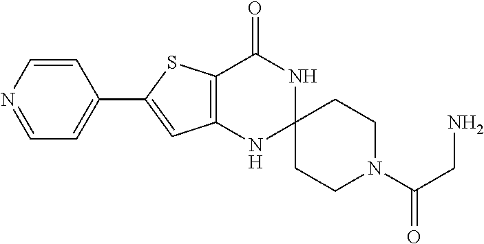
C12=C(NC3(NC1=O)CCN(C(CN)=O)CC3)C=C(C1=CC=NC=C1)S2
